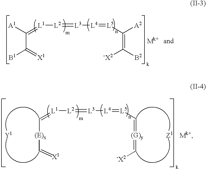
C(C(=[X1])[B1])([A1])=[L1][L2]=[L3][L4]=[L5]C(=C([B2])[-X2])[A2].[(E)x](C=[L1][L2]=[L3][L4]=[L5]C=[(G)y]=C[-X2])C=[X1]
